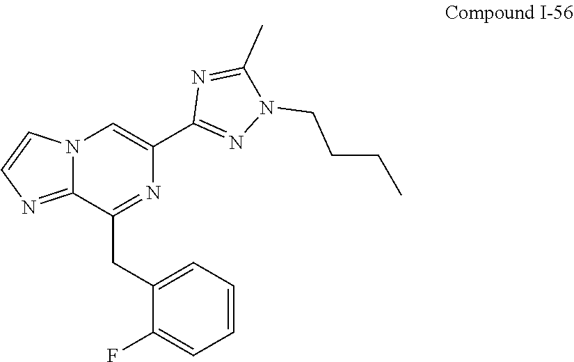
C1(C)=NC(C2=CN3C(=NC=C3)C(CC3=CC=CC=C3F)=N2)=NN1CCCC
